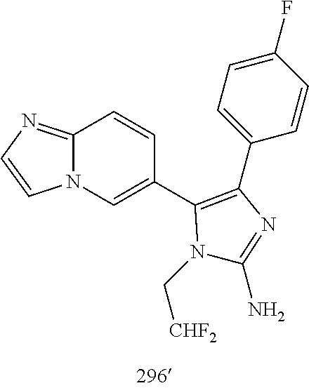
C1=CC(F)=CC=C1C1=C(C2=CN3C(=NC=C3)C=C2)N(C[CHF2])C(N)=N1
